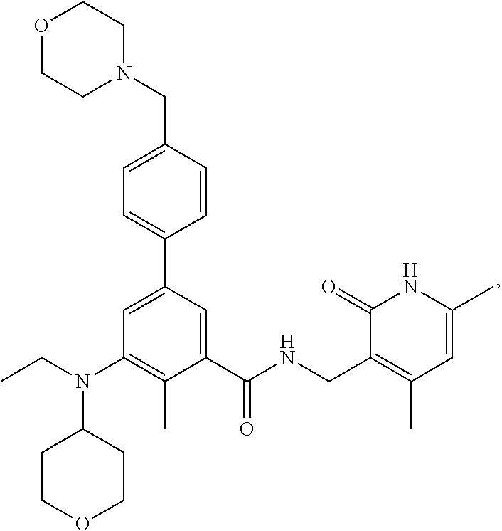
O1CCN(CC2=CC=C(C3=CC(N(C4CCOCC4)CC)=C(C)C(C(NCC4=C(C)C=C(C)NC4=O)=O)=C3)C=C2)CC1
